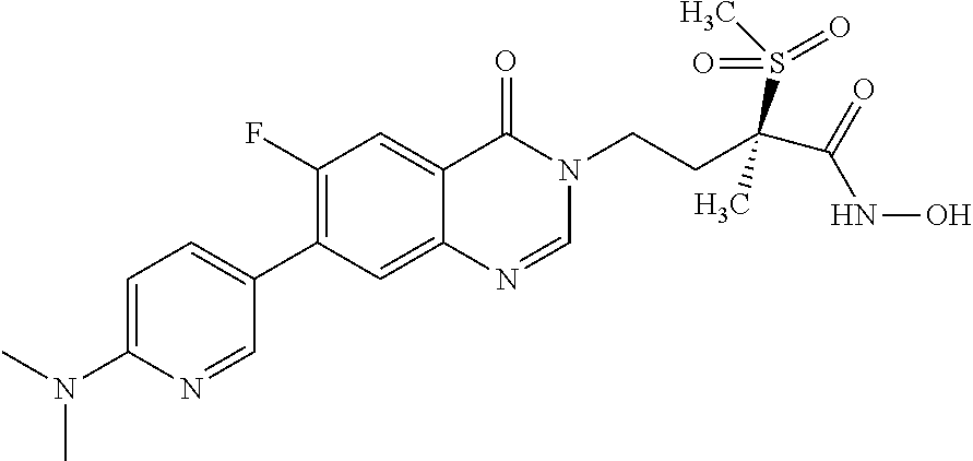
C1=C(N(C)C)N=CC(C2=C(F)C=C3C(=C2)N=CN(CCC(C(=O)NO)(S(C)(=O)=O)C)C3=O)=C1
